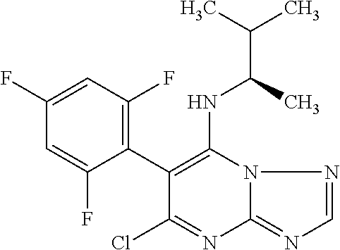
C1=C(F)C(C2=C(NC(C(C)C)C)N3C(=NC=N3)N=C2Cl)=C(F)C=C1F
